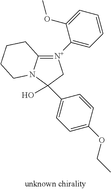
C12=[N+](C3=CC=CC=C3OC)CC(O)(C3=CC=C(OCC)C=C3)N1CCCC2
